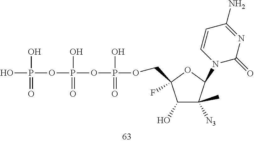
C1(O)C([N3])(C)C(N2C(=O)N=C(N)C=C2)OC1(COP(O)(=O)OP(O)(OP(O)(O)=O)=O)F
